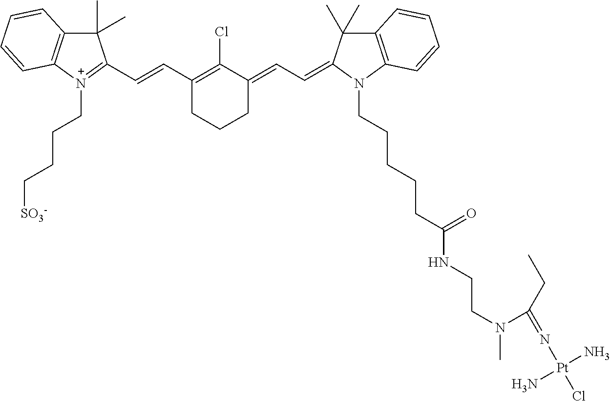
C1(C=CC2=[N+](CCCC[SO3-])C3=C(C2(C)C)C=CC=C3)=C(Cl)C(=CC=C2C(C)(C)C3=C(N2CCCCCC(NCCN(C)C(=N[Pt](Cl)(N)N)CC)=O)C=CC=C3)CCC1
